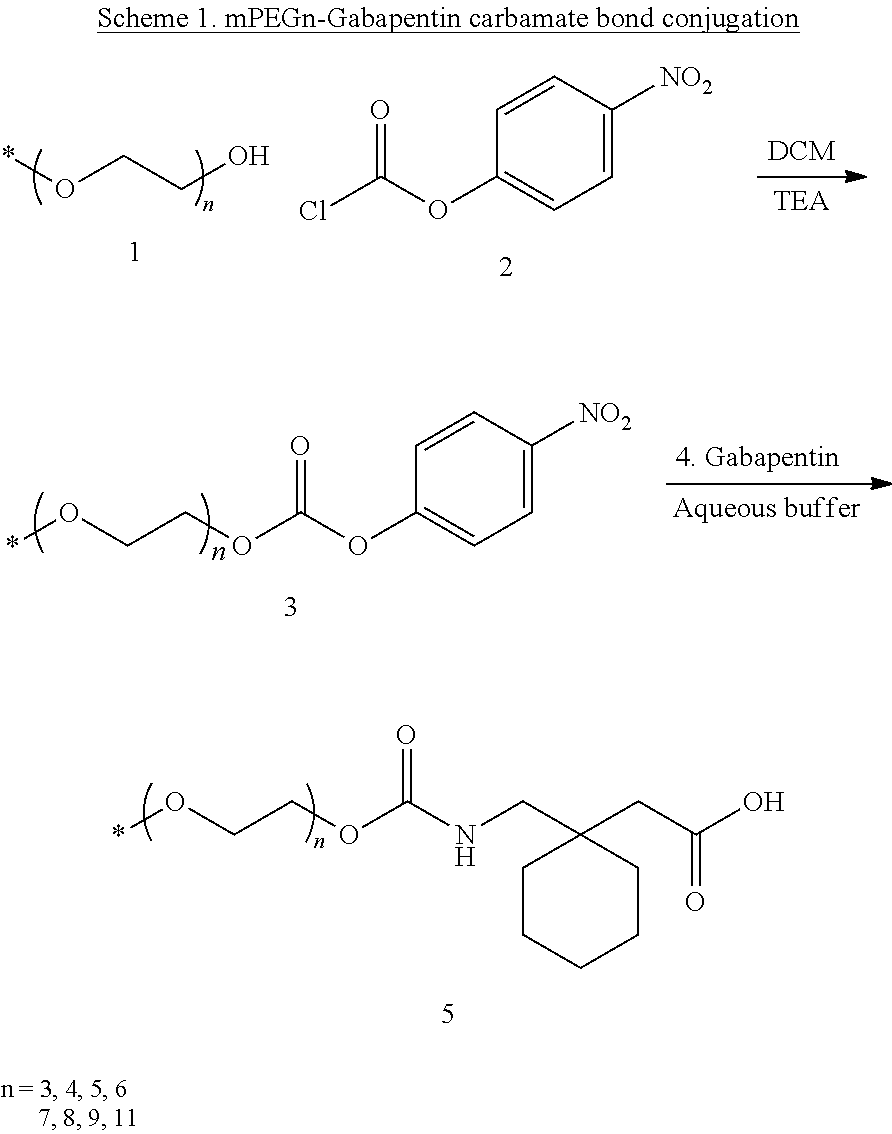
C(C1(CC(O)=O)CCCCC1)NC(=O)OCCO*.*OCCO.C1=CC([NO2])=CC=C1OC(Cl)=O.C1=CC([NO2])=CC=C1OC(=O)OCCO*
